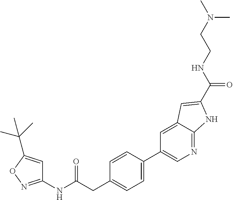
C1=CC(C2=CN=C3C(=C2)C=C(C(NCCN(C)C)=O)N3)=CC=C1CC(NC1=NOC(C(C)(C)C)=C1)=O
